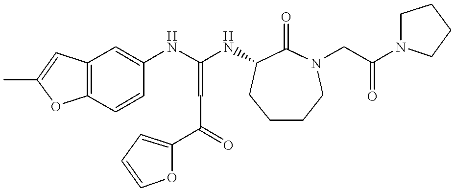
C12=C(C=CC(NC(NC3C(=O)N(CC(N4CCCC4)=O)CCCC3)=CC(C3=CC=CO3)=O)=C1)OC(C)=C2
